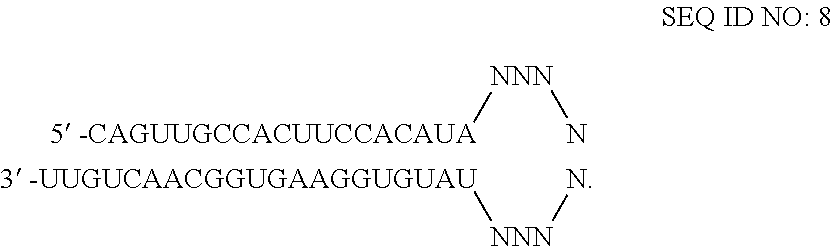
[5 -CAGUUGCCACUUCCACAUA][NNN]N.[3 -UUGUCAACGGUGAAGGUGUAU][NNN]N
